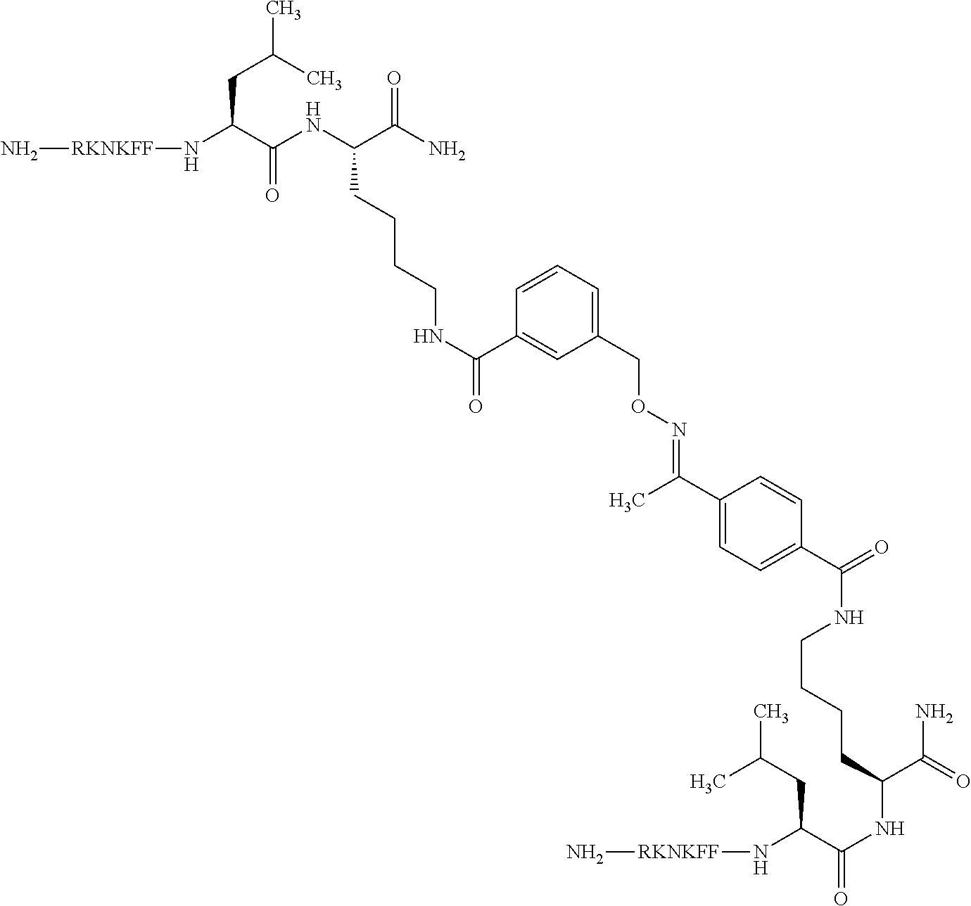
N[RKNKFF]NC(C(NC(C(N)=O)CCCCNC(=O)C1=CC(CON=C(C2=CC=C(C(=O)NCCCCC(NC(=O)C(N[RKNKFF]N)CC(C)C)C(=O)N)C=C2)C)=CC=C1)=O)CC(C)C
